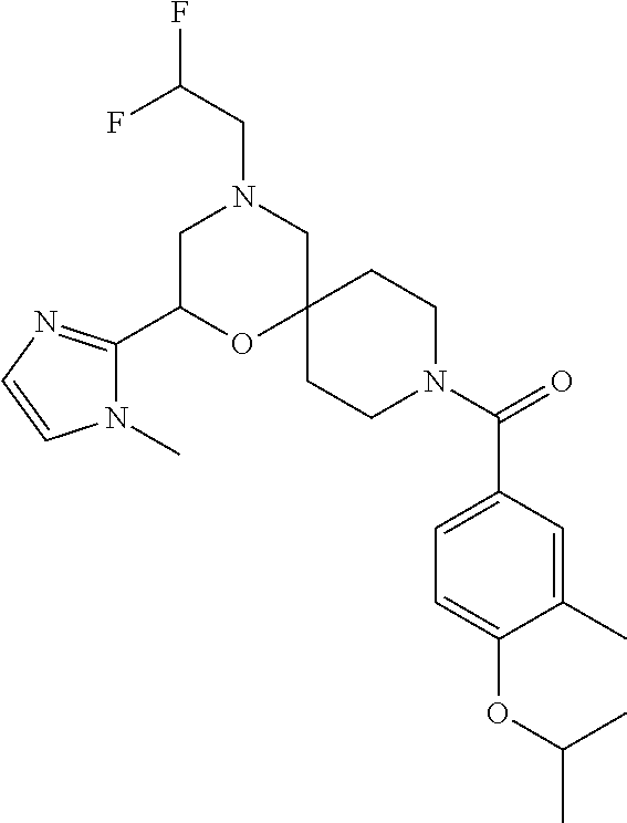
C1(C(N2CCC3(CC2)CN(CC(F)F)CC(C2=NC=CN2C)O3)=O)=CC=C(OC(C)C)C(C)=C1
